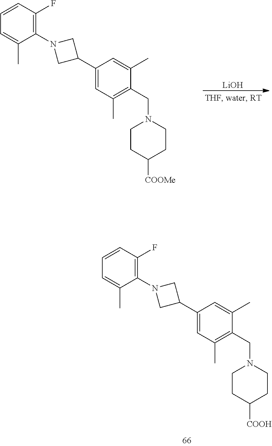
C1(C2CN(C3=C(F)C=CC=C3C)C2)=CC(C)=C(CN2CCC([COOMe])CC2)C(C)=C1.[LiOH].C1(C2CN(C3=C(F)C=CC=C3C)C2)=CC(C)=C(CN2CCC([COOH])CC2)C(C)=C1
